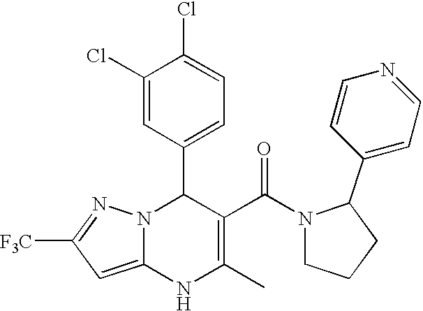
C1(Cl)=CC(C2N3C(=CC([F3C])=N3)NC(C)=C2C(N2CCCC2C2=CC=NC=C2)=O)=CC=C1Cl
